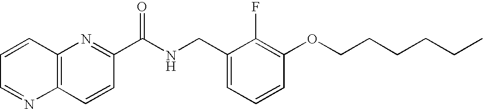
C12=C(N=C(C(NCC3=CC=CC(OCCCCCC)=C3F)=O)C=C1)C=CC=N2
